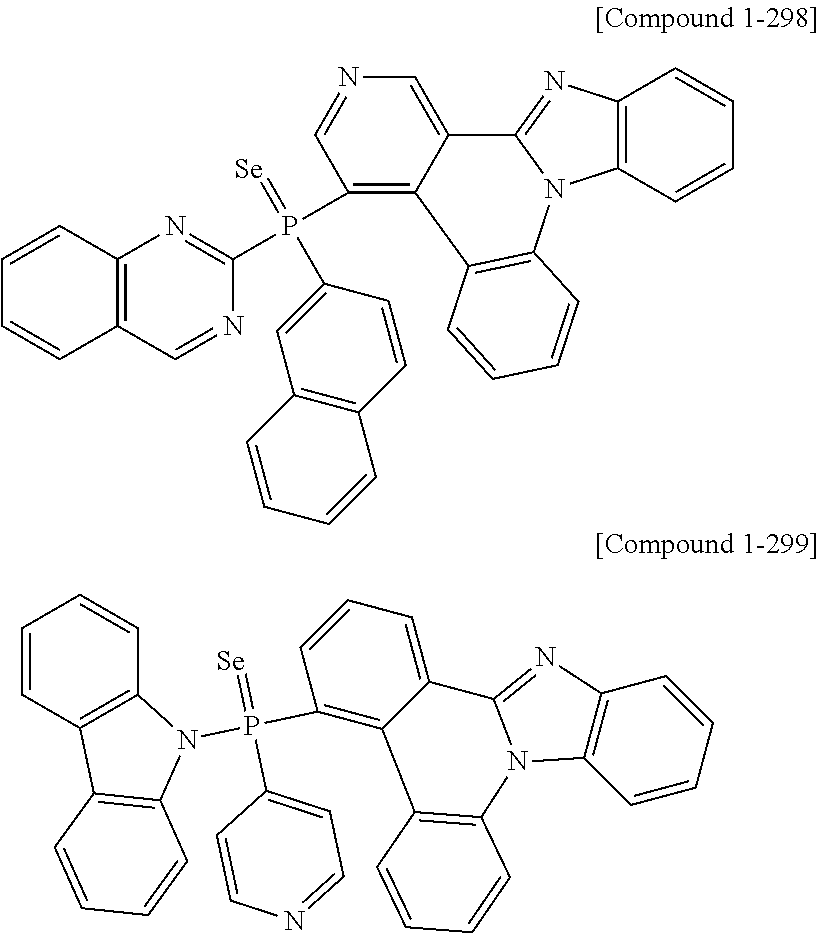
C12=C(C=CC=C1)N1C(=N2)C2=CN=CC(P(C3=NC4=C(C=N3)C=CC=C4)(=[Se])C3=CC4=C(C=C3)C=CC=C4)=C2C2=C1C=CC=C2.C1=CC2=C(C=C1)N(P(C1=C3C(=CC=C1)C1=NC4=C(N1C1=C3C=CC=C1)C=CC=C4)(=[Se])C1=CC=NC=C1)C1=C2C=CC=C1
